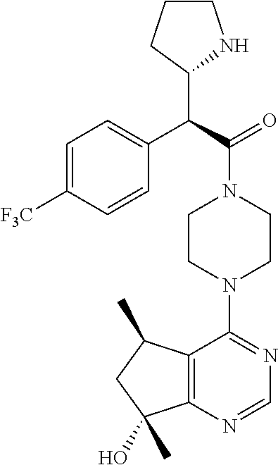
C(C(=O)N1CCN(C2=NC=NC3=C2C(C)CC3(O)C)CC1)(C1NCCC1)C1=CC=C([F3C])C=C1
